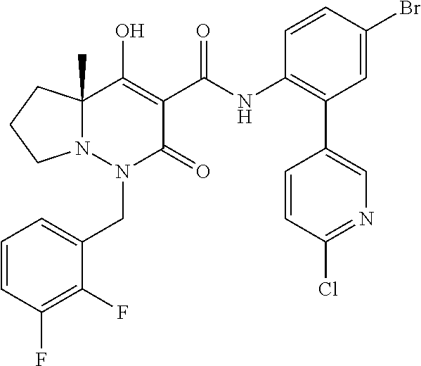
C1(NC(=O)C2=C(O)C3(C)N(N(CC4=CC=CC(F)=C4F)C2=O)CCC3)=C(C2=CN=C(Cl)C=C2)C=C(Br)C=C1
